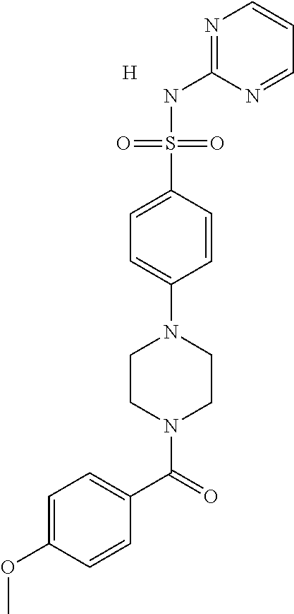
N1=C(NS(C2=CC=C(N3CCN(C(=O)C4=CC=C(OC)C=C4)CC3)C=C2)(=O)=O)N=CC=C1.[H]
